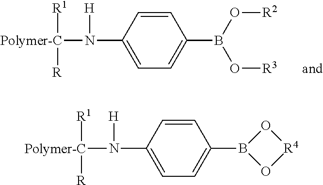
C1=CC(N([H])[Polymer-C]([R1])[R])=CC=C1B(O[R2])O[R3].C1=CC(N([H])[Polymer-C]([R1])[R])=CC=C1B1O[R4]O1
